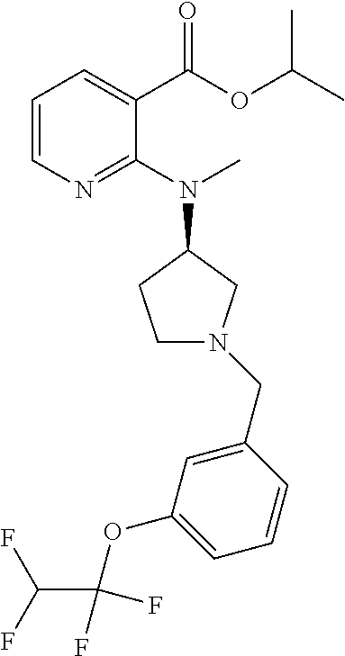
C1=C(CN2CCC(N(C)C3=NC=CC=C3C(=O)OC(C)C)C2)C=CC=C1OC(F)(F)C(F)F
